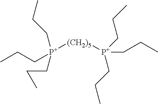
[(CH2)5]([P+](CCC)(CCC)CCC)[P+](CCC)(CCC)CCC
